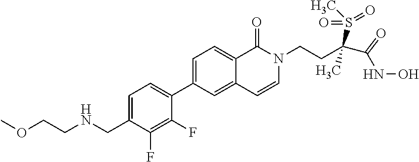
C1=C(CNCCOC)C(F)=C(F)C(C2=CC=C3C(=C2)C=CN(CCC(S(C)(=O)=O)(C)C(NO)=O)C3=O)=C1
